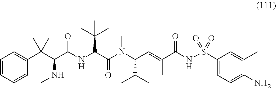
C1=CC=CC(C(C(C(NC(C(N(C(C=C(C(NS(C2=CC=C(N)C(C)=C2)(=O)=O)=O)C)C(C)C)C)=O)C(C)(C)C)=O)NC)(C)C)=C1
